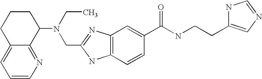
C1=CN=C2C(=C1)CCCC2N(CC)CC1=NC2=C(N1)C=CC(C(NCCC1=CN=CN1)=O)=C2
